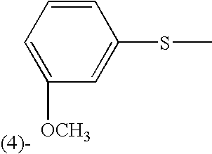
C1([OCH3])=CC=CC(SC)=C1
